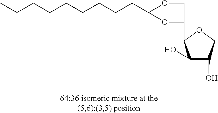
C(CCCC1OCC(C2C(O)C(O)CO2)O1)CCCCC
